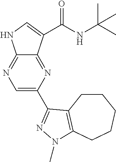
C12=NC=C(C3=NN(C)C4=C3CCCCC4)N=C1C(C(NC(C)(C)C)=O)=CN2
